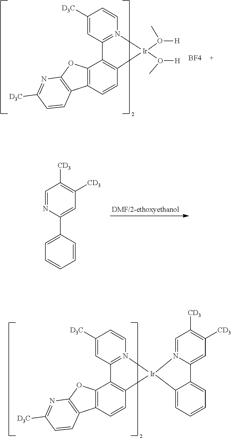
C12=C(C=CC3=C1C1=N(C=CC([D3C])=C1)[Ir]31N3=CC([CD3])=C([CD3])C=C3C3=CC=CC=C13)C1=C(O2)N=C([D3C])C=C1.C1=NC(C2=CC=CC=C2)=CC([CD3])=C1[CD3].C12=C(C=CC3=C1C1=N(C=CC([D3C])=C1)[Ir]3(O(C)[H])O(C)[H])C1=C(O2)N=C([D3C])C=C1.[BF4]
